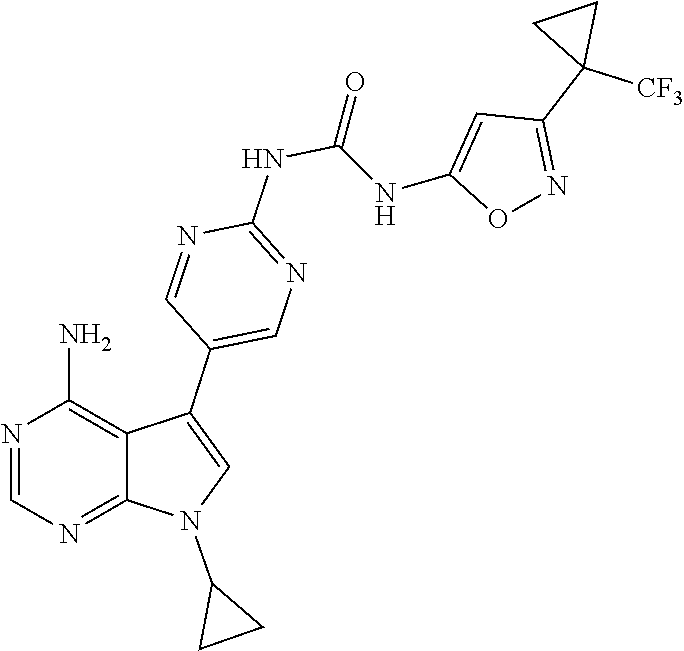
N1=CN=C2C(=C1N)C(C1=CN=C(NC(=O)NC3=CC(C4([CF3])CC4)=NO3)N=C1)=CN2C1CC1
